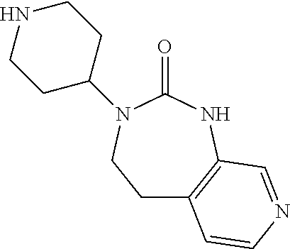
C1C2=C(NC(=O)N(C3CCNCC3)C1)C=NC=C2
